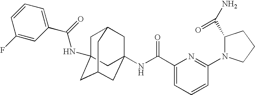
C1C2(NC(C3=CC=CC(F)=C3)=O)CC3CC(NC(C4=CC=CC(N5C(C(N)=O)CCC5)=N4)=O)(CC1C3)C2
